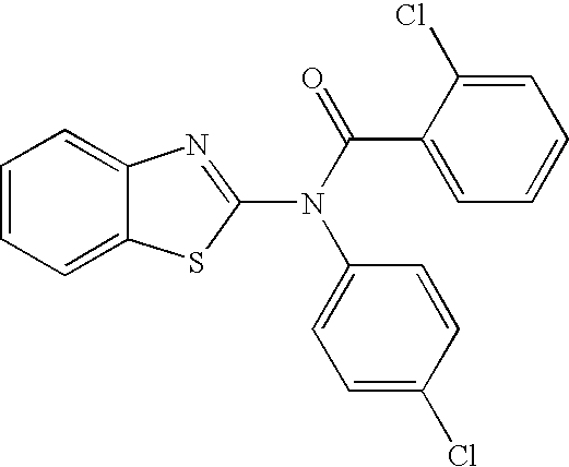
C1=C2C(=CC=C1)N=C(N(C(=O)C1=CC=CC=C1Cl)C1=CC=C(Cl)C=C1)S2
